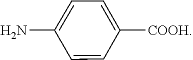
C1(N)=CC=C([COOH])C=C1
